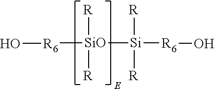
[SiO]([R])([R])([Si]([R6]O)([R])[R])[R6]O
